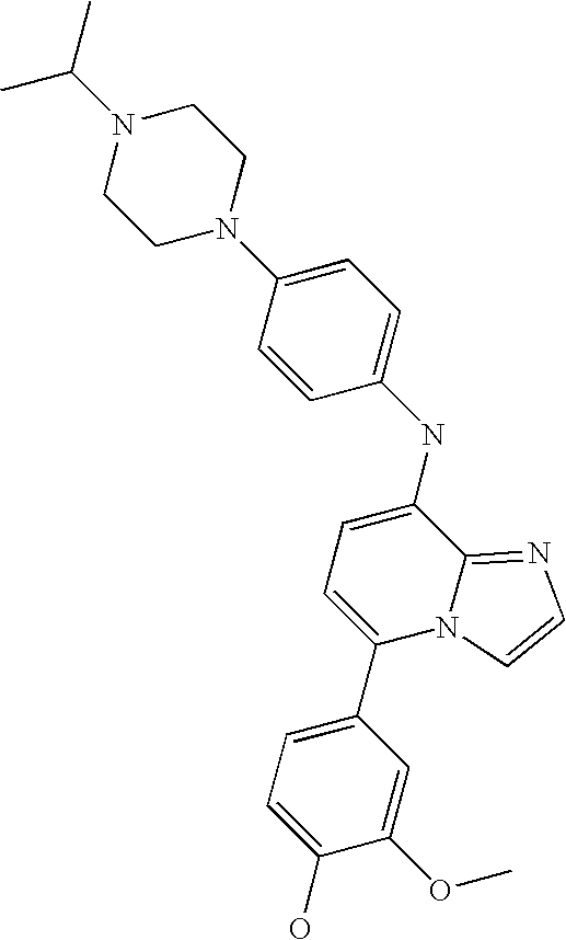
N1(C2=CC=C(NC3=CC=C(C4=CC=C(O)C(OC)=C4)N4C3=NC=C4)C=C2)CCN(C(C)C)CC1
